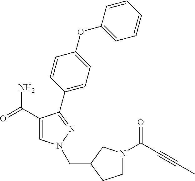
C1(C(=O)N)=CN(CC2CCN(C(=O)C#CC)C2)N=C1C1=CC=C(OC2=CC=CC=C2)C=C1
